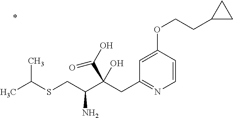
C1=CC(OCCC2CC2)=CC(CC(C(CSC(C)C)N)(C(O)=O)O)=N1
